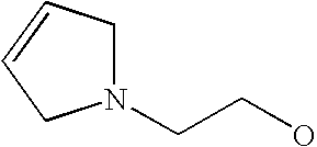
N1(CCO)CC=CC1
